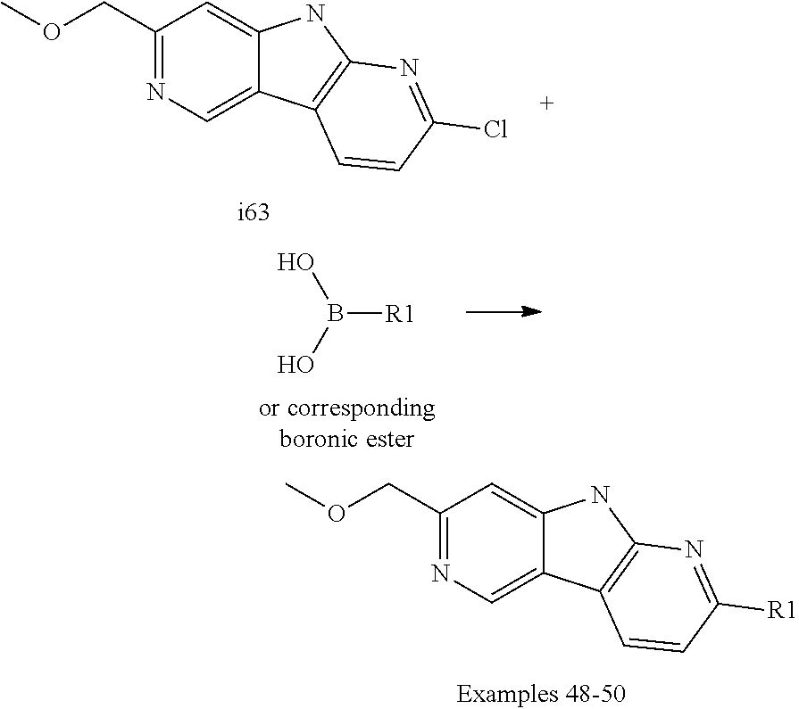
C1(COC)=NC=C2C(=C1)NC1=C2C=CC([R1])=N1.C1(COC)=NC=C2C(=C1)NC1=C2C=CC(Cl)=N1.B([R1])(O)O
